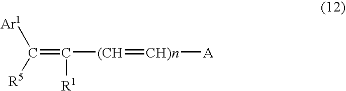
[Ar1]C([R5])=C([R1])[(CH]=[CH)n][A]
